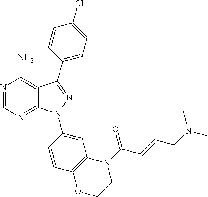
N1=CN=C2C(=C1N)C(C1=CC=C(Cl)C=C1)=NN2C1=CC2=C(C=C1)OCCN2C(C=CCN(C)C)=O
